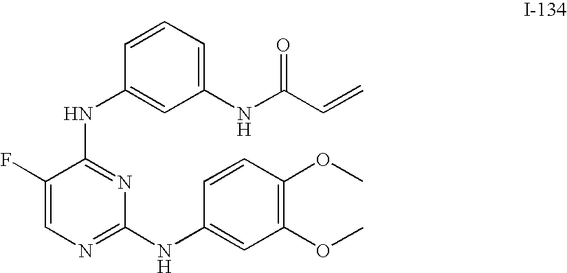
C1(NC(C=C)=O)=CC=CC(NC2=NC(NC3=CC(OC)=C(OC)C=C3)=NC=C2F)=C1
